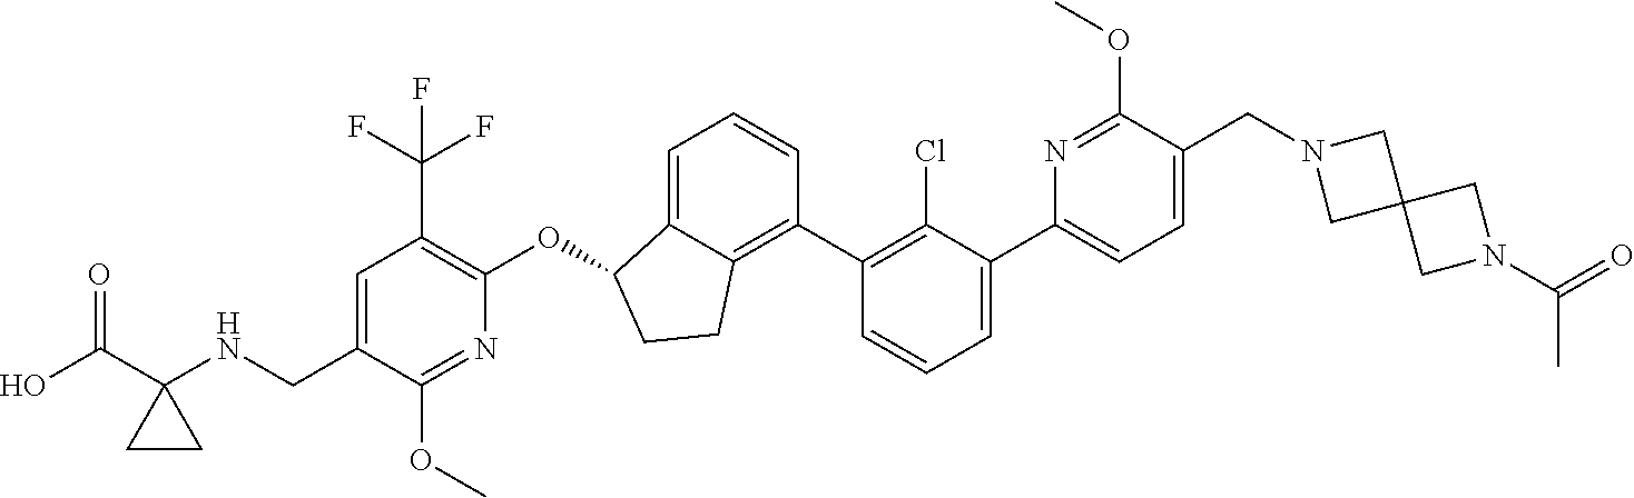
C1=C(C2=CC=CC(C3=C4C(=CC=C3)C(OC3=C(C(F)(F)F)C=C(CNC5(C(O)=O)CC5)C(OC)=N3)CC4)=C2Cl)N=C(OC)C(CN2CC3(C2)CN(C(C)=O)C3)=C1
